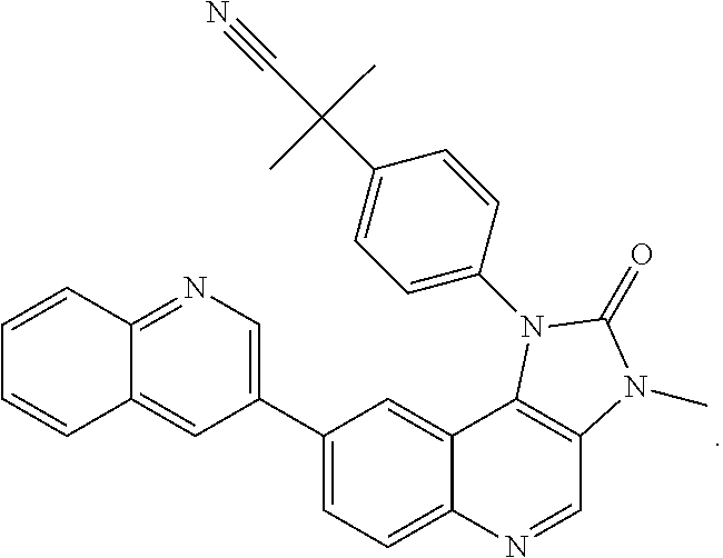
CC(C)(C1=CC=C(N2C3=C(N(C)C2=O)C=NC2=CC=C(C4=CN=C5C(=C4)C=CC=C5)C=C32)C=C1)C#N
